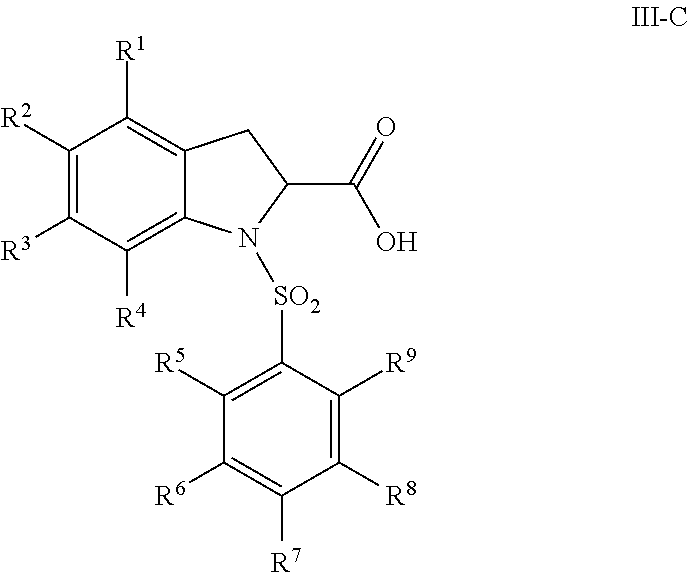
C1([R2])=C([R3])C([R4])=C2C(=C1[R1])CC(C(=O)O)N2[SO2]C1=C([R5])C([R6])=C([R7])C([R8])=C1[R9]
